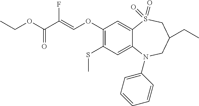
C1(OC=C(C(OCC)=O)F)=C(SC)C=C2C(=C1)S(=O)(=O)CC(CC)CN2C1=CC=CC=C1
